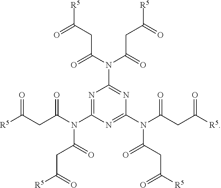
N1=C(N(C(CC([R5])=O)=O)C(=O)CC([R5])=O)N=C(N(C(CC([R5])=O)=O)C(CC([R5])=O)=O)N=C1N(C(=O)CC([R5])=O)C(=O)CC([R5])=O
